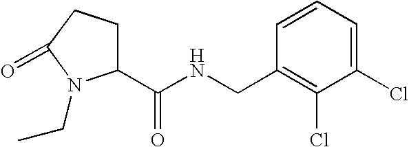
C1(C(NCC2=C(Cl)C(Cl)=CC=C2)=O)CCC(=O)N1CC
